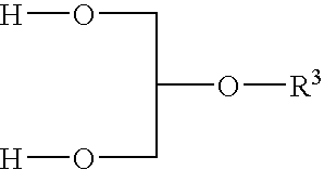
O(CC(CO[H])O[R3])[H]
